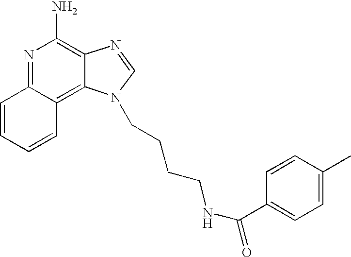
C1=CC=CC2=C3C(=C(N)N=C12)N=CN3CCCCNC(C1=CC=C(C)C=C1)=O
